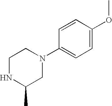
C1NC(C)CN(C2=CC=C(OC)C=C2)C1
